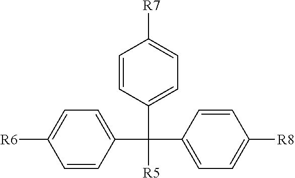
C1=CC([R6])=CC=C1C(C1=CC=C([R7])C=C1)(C1=CC=C([R8])C=C1)[R5]
